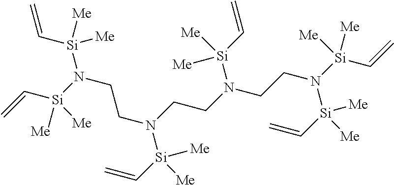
C=C[Si](N(CCN(CCN(CCN([Si](C=C)([Me])[Me])[Si](C=C)([Me])[Me])[Si](C=C)([Me])[Me])[Si](C=C)([Me])[Me])[Si](C=C)([Me])[Me])([Me])[Me]
